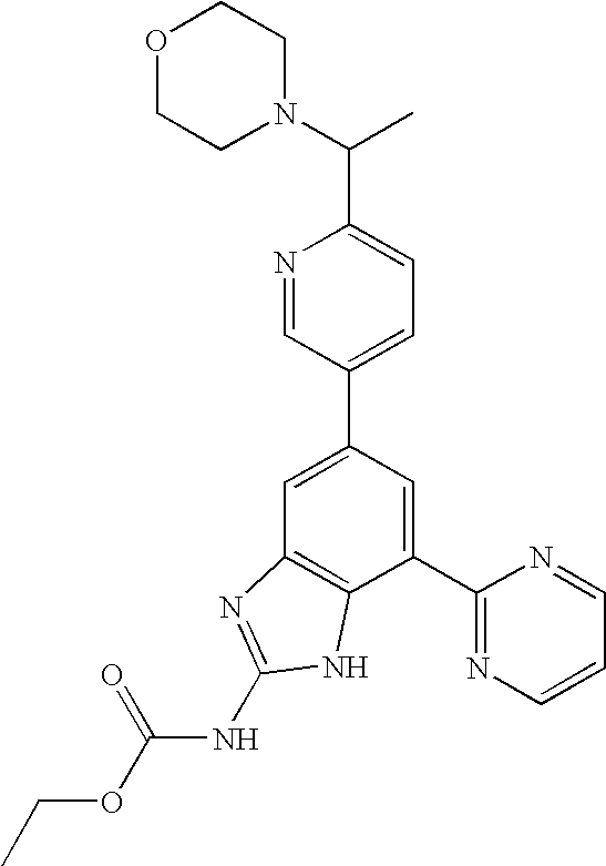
C1=C(C2=CC=C(C(N3CCOCC3)C)N=C2)C=C(C2=NC=CC=N2)C2=C1N=C(NC(OCC)=O)N2
